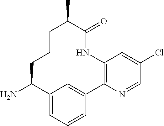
C12=CC=CC(=C1)C1=C(NC(=O)C(C)CCCC2N)C=C(Cl)C=N1
